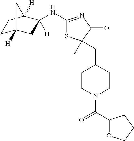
C1C2([H])CC(NC3=NC(=O)C(C)(CC4CCN(C(=O)C5OCCC5)CC4)S3)([H])C([H])(C1)C2
